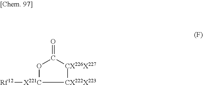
C1(=O)O[X221C]([Rf12])[CX222X223][CX226X227]1
